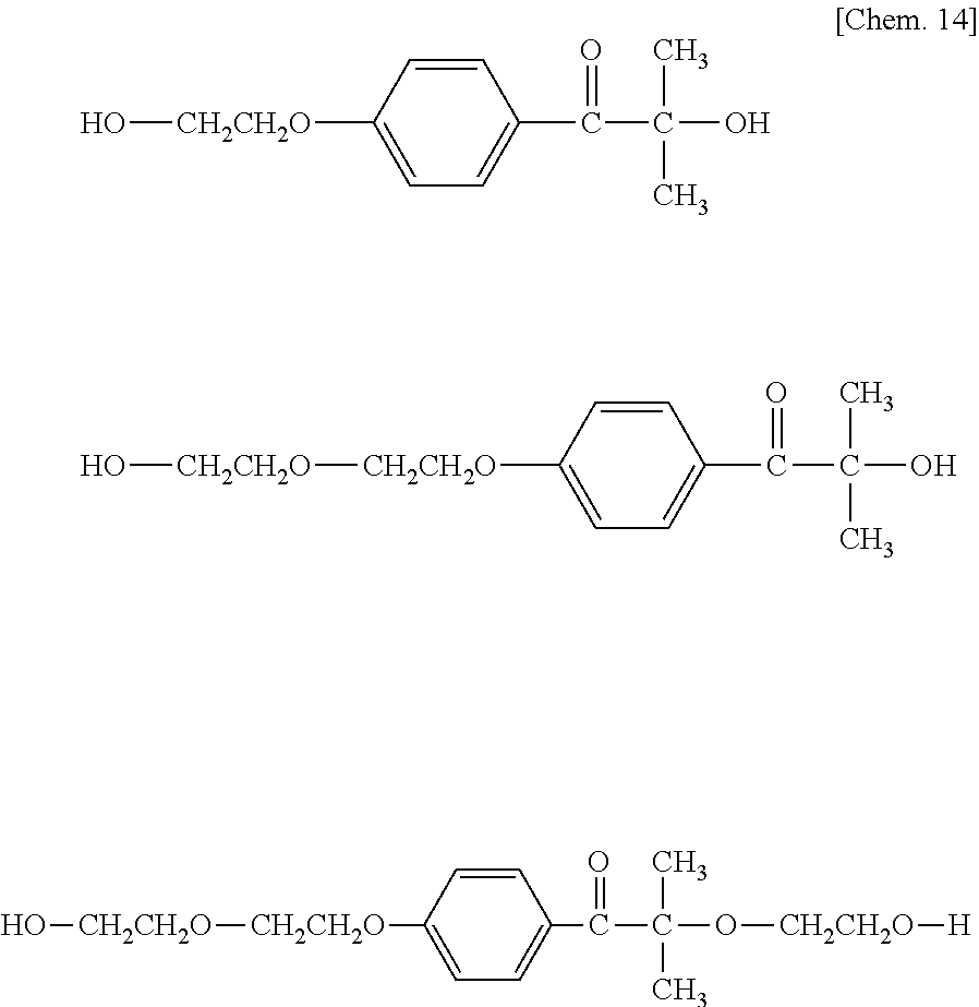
[CH2CH2O](O)C1=CC=C(C(C(O)(C)C)=O)C=C1.[CH2CH2O](O)[CH2CH2O]C1=CC=C(C(C(O)(C)C)=O)C=C1.[CH2CH2O](O)[CH2CH2O]C1=CC=C(C(C(O[CH2CH2O][H])(C)C)=O)C=C1
